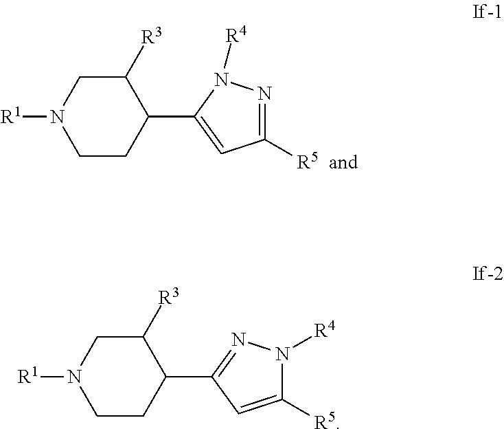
C1CC(C2=CC([R5])=NN2[R4])C([R3])CN1[R1].C1CC(C2=NN([R4])C([R5])=C2)C([R3])CN1[R1]
